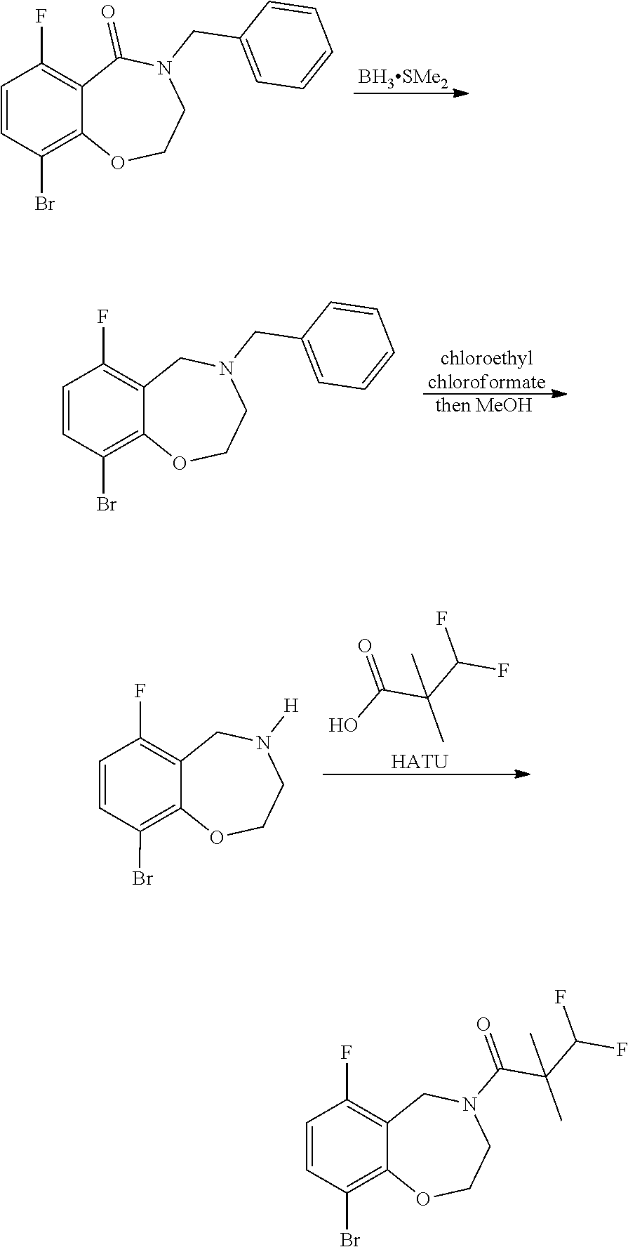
[BH3SMe2].C1=CC=CC=C1CN1C(=O)C2=C(F)C=CC(Br)=C2OCC1.[chloroethylchloroformate].[then MeOH].C1=CC=CC=C1CN1CC2=C(F)C=CC(Br)=C2OCC1.OC(C(C)(C(F)F)C)=O.[HATU].[H]N1CC2=C(F)C=CC(Br)=C2OCC1.C1(F)=C2CN(C(C(C)(C(F)F)C)=O)CCOC2=C(Br)C=C1
